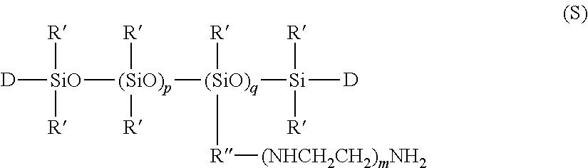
[D][SiO]([(SiO)p]([(SiO)q]([Si]([D])([R])[R])([R])[R][(NHCH2CH2)mNH2])([R])[R])([R])[R]
